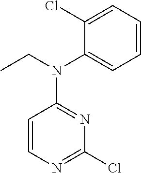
C1=CC=C(Cl)C(N(C2=NC(Cl)=NC=C2)CC)=C1
